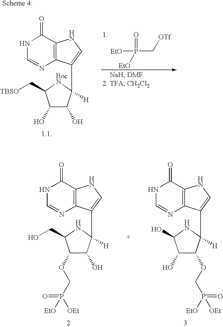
[EtO]P(=O)([EtO])C[OTf].N1C=NC2=C(C1=O)NC=C2C1([H])C(O)C(O)C(C[TBSO])[BocN]1.N1C=NC2=C(C1=O)NC=C2C1([H])C(O)C(OCP([OEt])(=O)[EtO])C(CO)N1.N1C=NC2=C(C1=O)NC=C2C1([H])C(OCP([EtO])(=O)[OEt])C(O)C(O)N1
